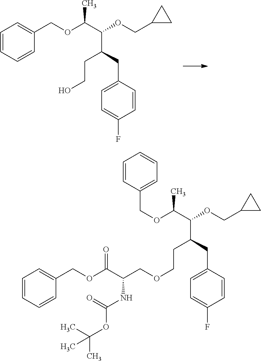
C1=CC=CC(COC(C(OCC2CC2)C(CC2=CC=C(F)C=C2)CCO)C)=C1.C(OC(C(OCC1CC1)C(CC1=CC=C(F)C=C1)CCOCC(C(OCC1=CC=CC=C1)=O)NC(OC(C)(C)C)=O)C)C1=CC=CC=C1
